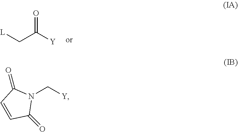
[L]CC([Y])=O.N1(C[Y])C(=O)C=CC1=O
